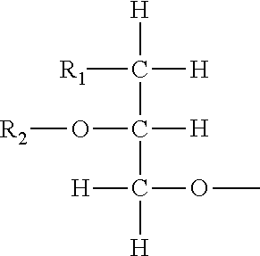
[R1]C([H])([H])C(O[R2])([H])C([H])(OC)[H]
